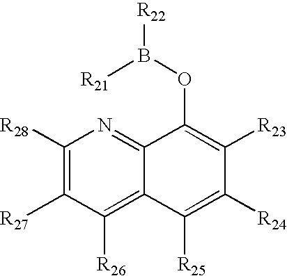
C1([R28])=C([R27])C([R26])=C2C(=N1)C(OB([R21])[R22])=C([R23])C([R24])=C2[R25]
